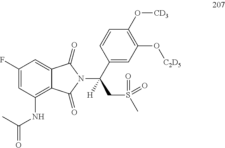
C1(F)=CC(NC(=O)C)=C2C(=C1)C(=O)N(C(C1=CC(O[C2D5])=C(O[CD3])C=C1)(CS(C)(=O)=O)[H])C2=O
